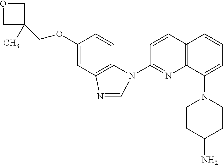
C1(OCC2(C)COC2)=CC2=C(C=C1)N(C1=NC3=C(C=C1)C=CC=C3N1CCC(N)CC1)C=N2
